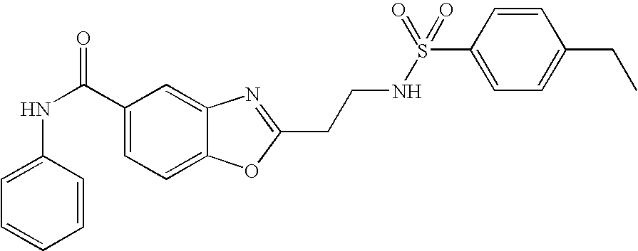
C1(C(NC2=CC=CC=C2)=O)=CC=C2C(=C1)N=C(CCNS(C1=CC=C(CC)C=C1)(=O)=O)O2
